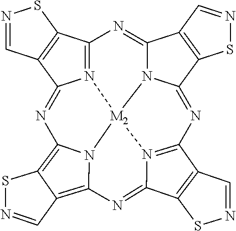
N12=C3C4=C(C1=NC1=C5C(=C6N1[M2]21N2C(=N3)C3=C(C2=NC2=N1C(=N6)C1=C2C=NS1)SN=C3)C=NS5)C=NS4
